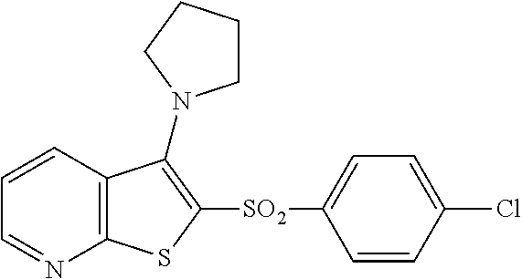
C1=CC2=C(N=C1)SC([SO2]C1=CC=C(Cl)C=C1)=C2N1CCCC1
